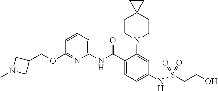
C1(OCC2CN(C)C2)=NC(NC(C2=CC=C(NS(CCO)(=O)=O)C=C2N2CCC3(CC2)CC3)=O)=CC=C1
